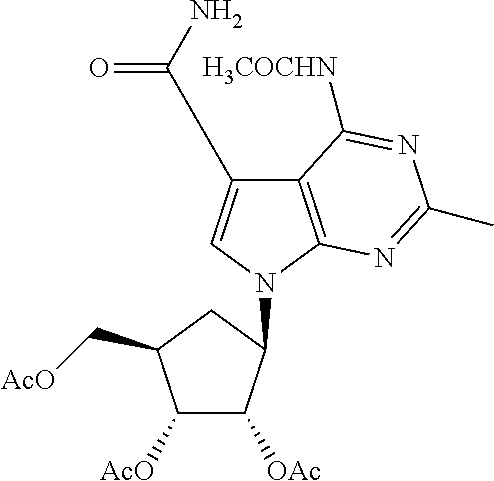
C1([AcO])C([OAc])C(N2C=C(C(N)=O)C3=C2N=C(C)N=C3[H3COCHN])CC1C[AcO]
